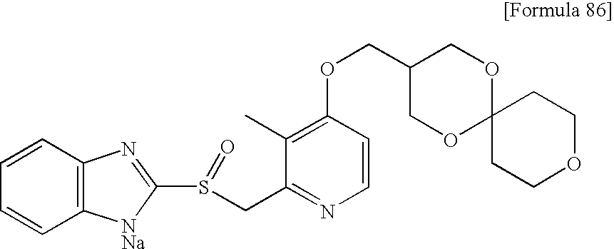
O(CC1COC2(OC1)CCOCC2)C1=C(C)C(CS(C2=NC3=C([NNa]2)C=CC=C3)=O)=NC=C1
